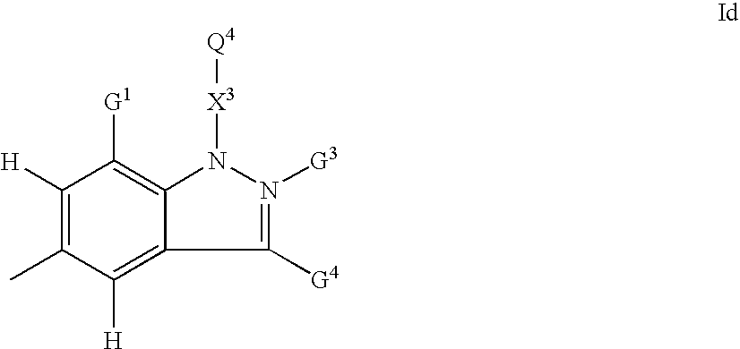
C1([H])=C(C)C([H])=C2C([G4])=N([G3])N([X3][Q4])C2=C1[G1]
